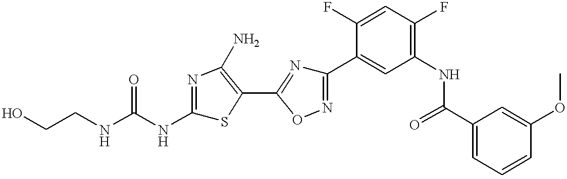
C(CNC(NC1=NC(N)=C(C2=NC(C3=CC(NC(C4=CC=CC(OC)=C4)=O)=C(F)C=C3F)=NO2)S1)=O)O
